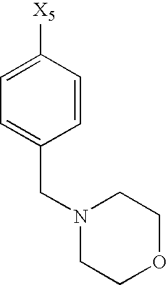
C1([X5])=CC=C(CN2CCOCC2)C=C1
